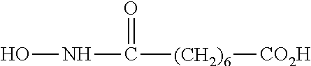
ONC([(CH2)6][CO2H])=O
